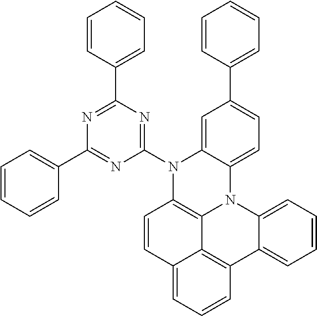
C1=CC=CC(C2=CC=C3C(=C2)N(C2=NC(C4=CC=CC=C4)=NC(C4=CC=CC=C4)=N2)C2=C4N3C3=CC=CC=C3C3=C4C(=CC=C3)C=C2)=C1
